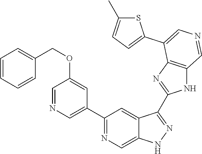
C1(C2=CN=CC(OCC3=CC=CC=C3)=C2)=NC=C2C(=C1)C(C1=NC3=C(N1)C=NC=C3C1=CC=C(C)S1)=NN2
